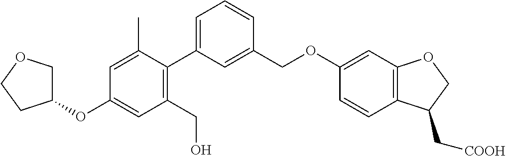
C1(CO)=C(C2=CC=CC(COC3=CC4=C(C=C3)C(C[COOH])CO4)=C2)C(C)=CC(OC2COCC2)=C1
